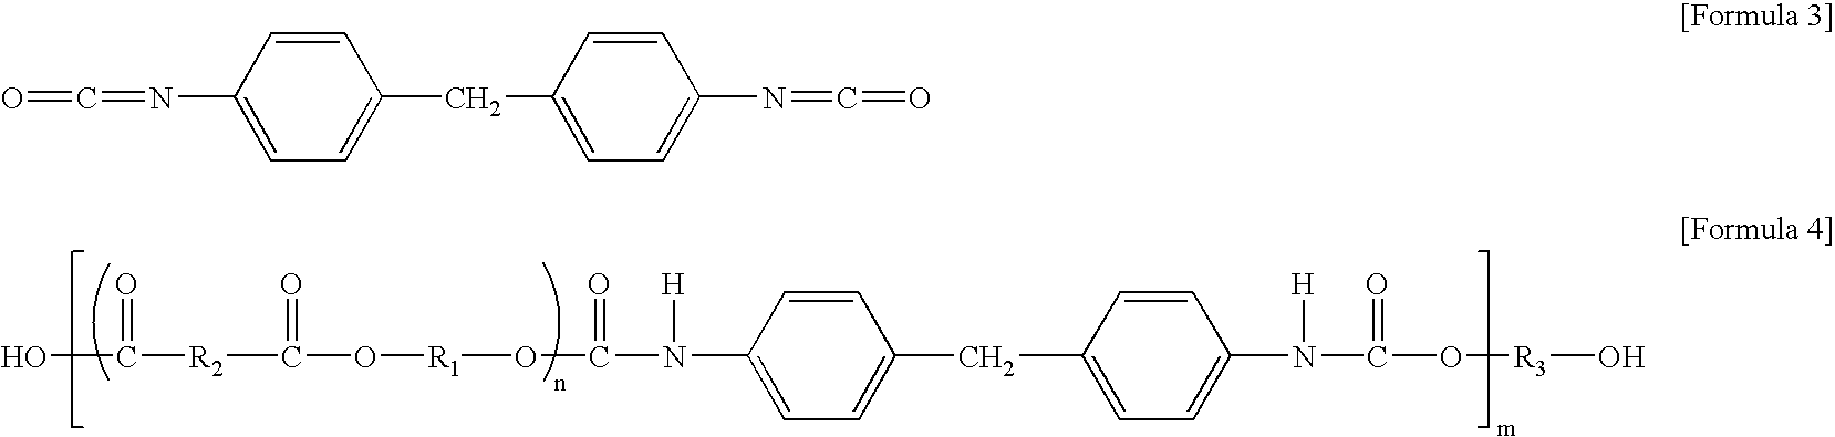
C(O)(=O)[R2]C(O[R1]OC(N([H])C1=CC=C(CC2=CC=C(N([H])C(O[R3]O)=O)C=C2)C=C1)=O)=O.C1(N=C=O)=CC=C(CC2=CC=C(N=C=O)C=C2)C=C1
